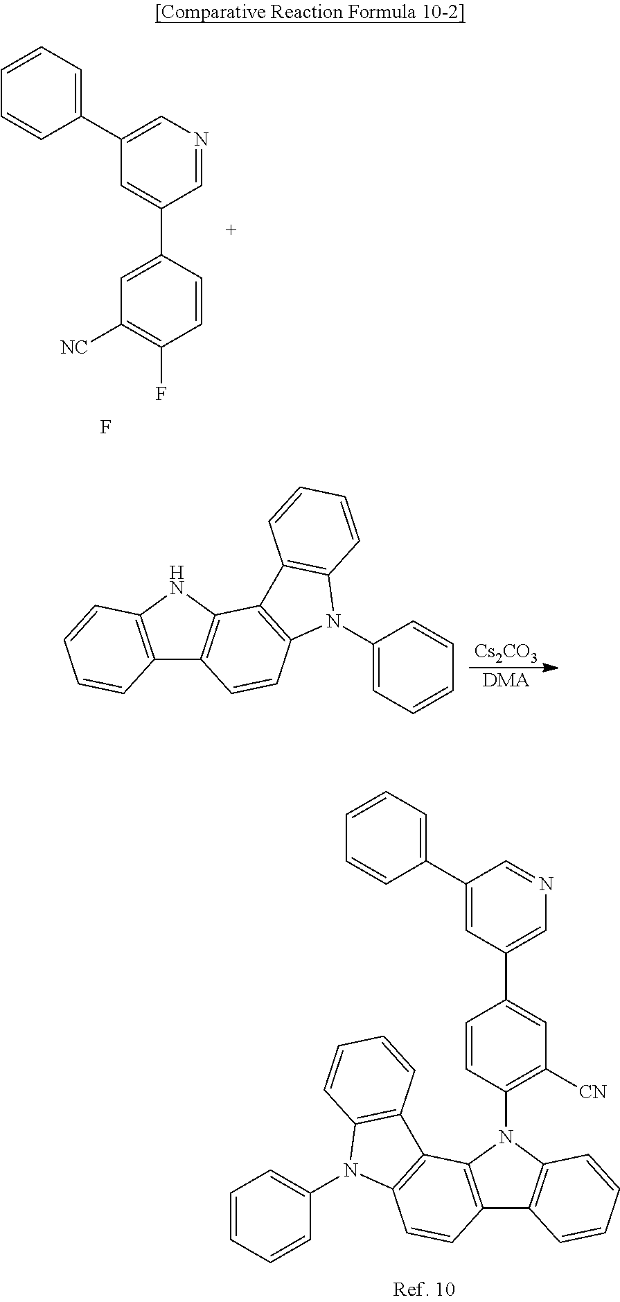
C12=C(NC3=C1C=CC1=C3C3=C(N1C1=CC=CC=C1)C=CC=C3)C=CC=C2.[Cs2CO3].[DMA].C1=C(C2=CC(C3=CC=CC=C3)=CN=C2)C=CC(F)=C1[NC].F.C1=CC(N2C3=C(C4=C2C=CC=C4)C=CC2=C3C3=C(N2C2=CC=CC=C2)C=CC=C3)=C([CN])C=C1C1=CN=CC(C2=CC=CC=C2)=C1
